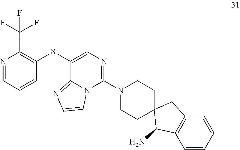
C1(SC2=C(C(F)(F)F)N=CC=C2)=CN=C(N2CCC3(CC2)C(N)C2=C(C3)C=CC=C2)N2C1=NC=C2
